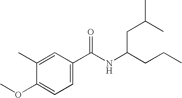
C1(C)=CC(C(NC(CCC)CC(C)C)=O)=CC=C1OC
